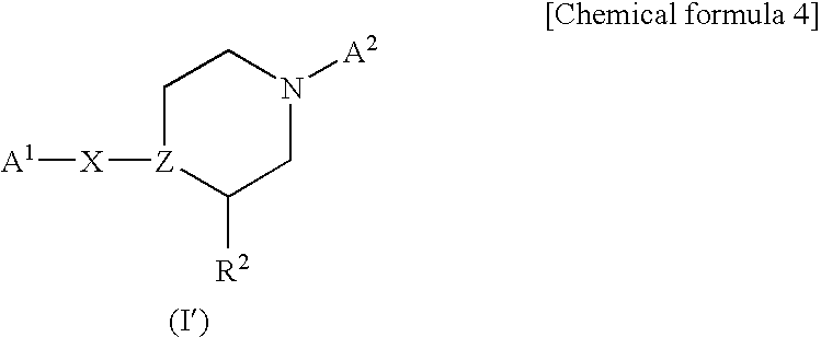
C1[Z]([X][A1])C([R2])CN([A2])C1
